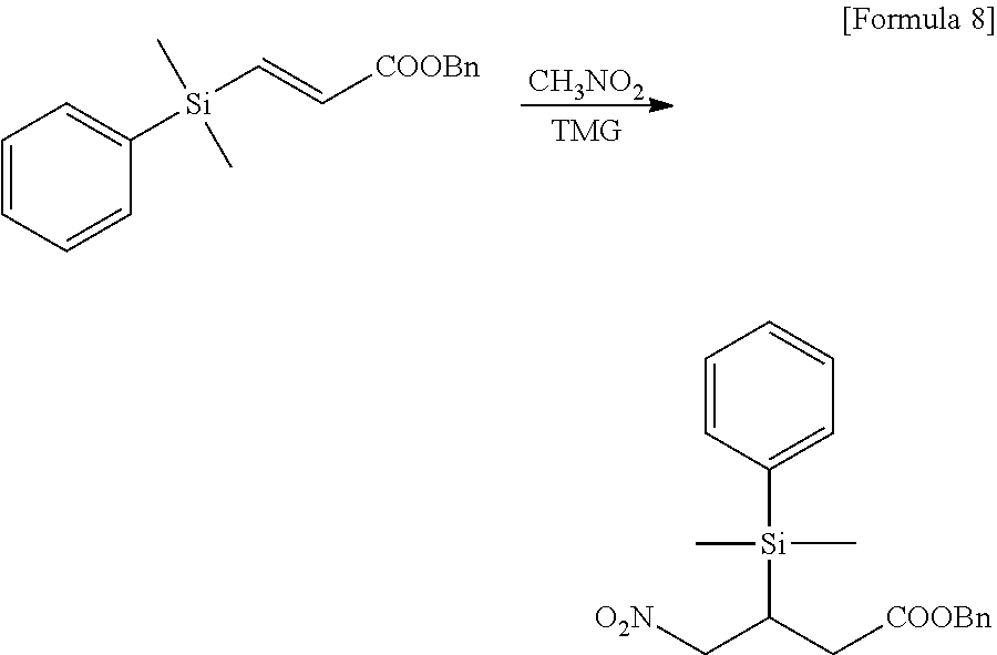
[CH3NO2].[COOBn]C=C[Si](C1=CC=CC=C1)(C)C.[O2N]CC(C[COOBn])[Si](C)(C)C1=CC=CC=C1
